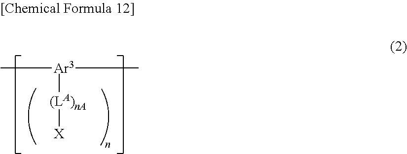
[Ar3]([(LA)nA][X])(C)C
